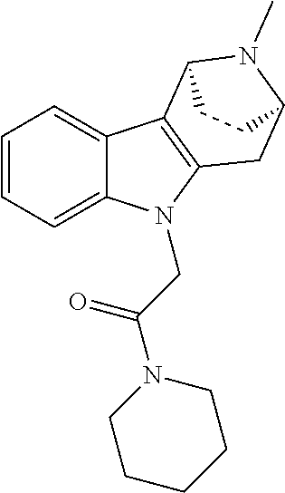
C1=CC=C2C(=C1)C1=C(N2CC(N2CCCCC2)=O)CC2N(C)C1CC2
